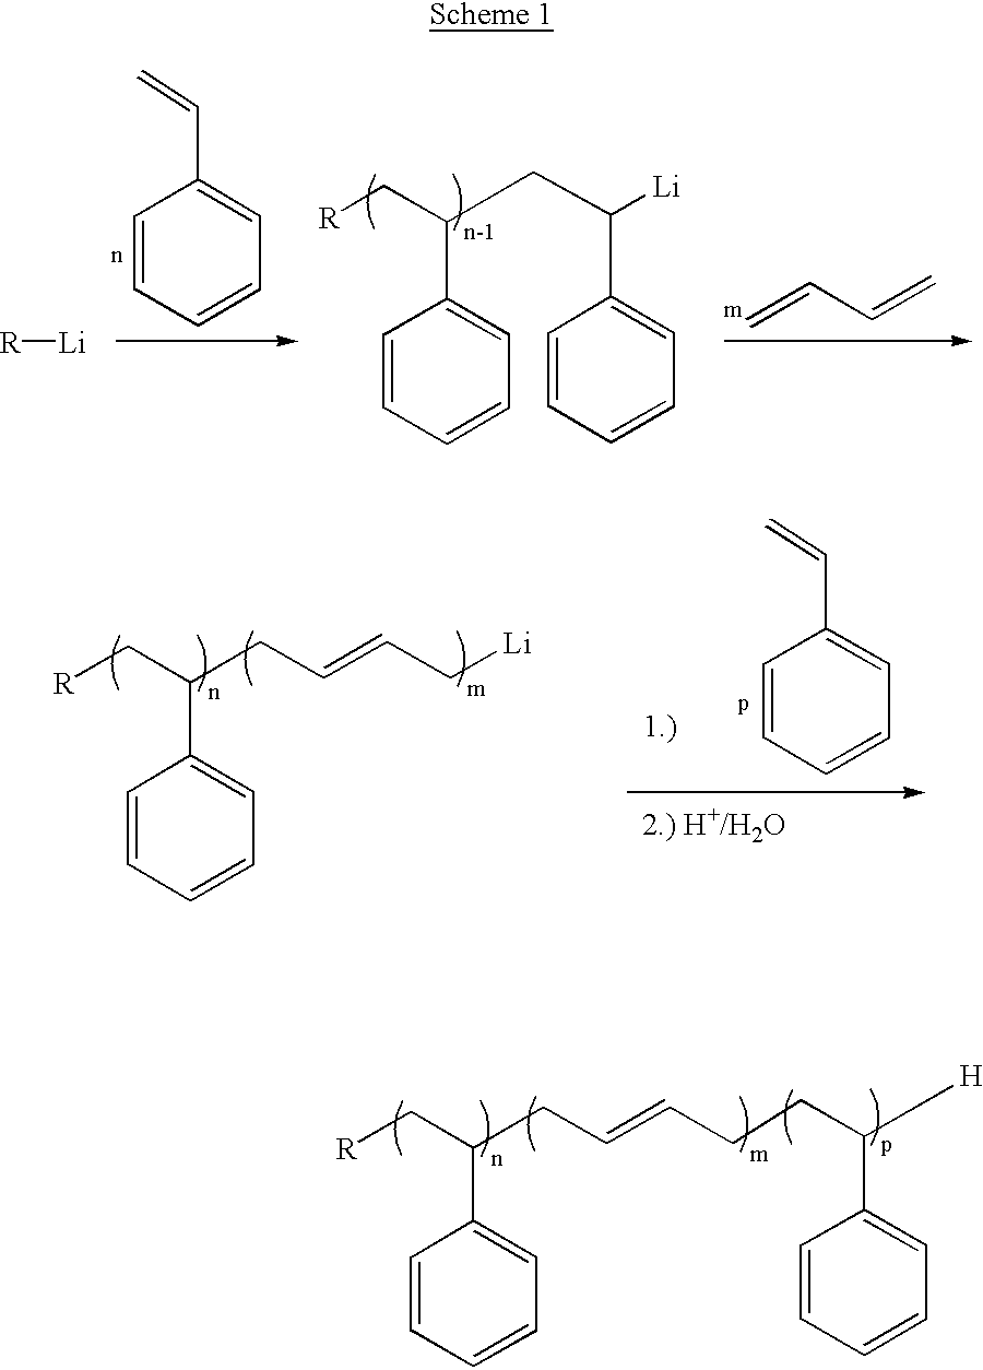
C1=CC=CC=C1C=C.C1=CC=CC=C1C(C[R])CC=CC[Li].[R][Li].C1=CC=CC=C1C=C.C1=CC=CC=C1C(C[R])CC(C1=CC=CC=C1)[Li].C=CC=C.C1=CC=CC=C1C(C[R])CC=CCCC([H])C1=CC=CC=C1
